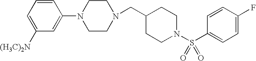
C(C1CCN(S(C2=CC=C(F)C=C2)(=O)=O)CC1)N1CCN(C2=CC([(H3C)2N])=CC=C2)CC1
